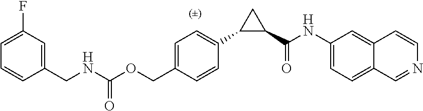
C(C1=CC(F)=CC=C1)NC(OCC1=CC=C(C2C(C(NC3=CC=C4C(=C3)C=CN=C4)=O)C2)C=C1)=O
